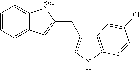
C12=C(NC=C1CC1=CC3=CC=CC=C3[BocN]1)C=CC(Cl)=C2
